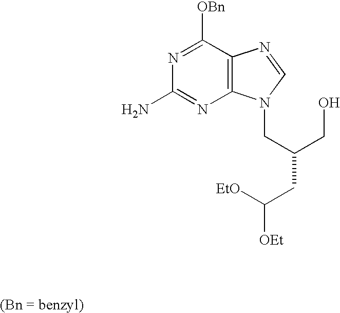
N1=C([OBn])C2=C(N=C1N)N(CC(CO)CC([EtO])[OEt])C=N2
